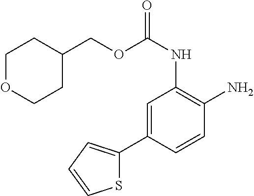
C1(COC(NC2=C(N)C=CC(C3=CC=CS3)=C2)=O)CCOCC1
